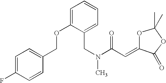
C1=C(F)C=CC(COC2=CC=CC=C2CN(C)C(C=C2C(=O)OC(C)(C)O2)=O)=C1
